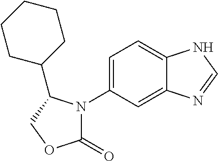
C1(=O)OCC(C2CCCCC2)N1C1=CC=C2C(=C1)N=CN2
